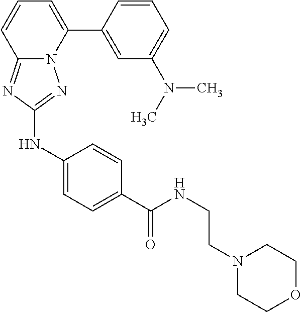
C1=CC(C2=CC=CC3=NC(NC4=CC=C(C(NCCN5CCOCC5)=O)C=C4)=NN23)=CC(N(C)C)=C1
